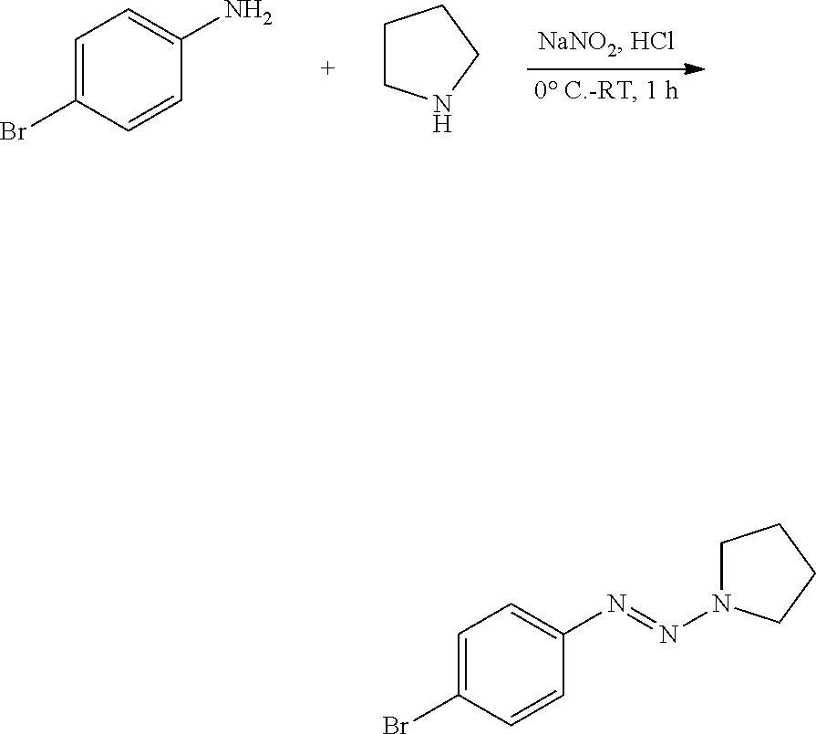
C1=C(Br)C=CC(N)=C1.C1CNCC1.C1=C(Br)C=CC(N=NN2CCCC2)=C1
